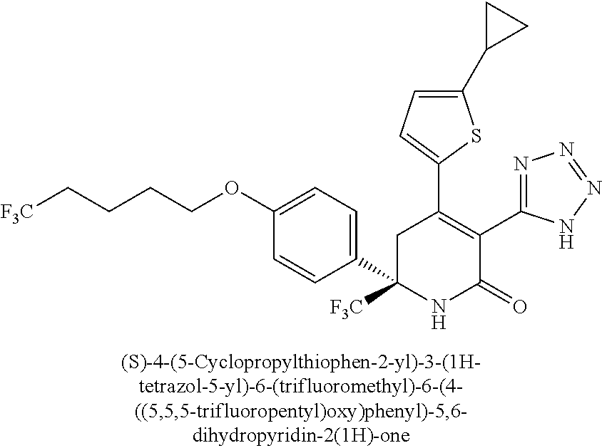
C1(C2=C(C3=NN=NN3)C(=O)NC(C3=CC=C(OCCCC[F3C])C=C3)([F3C])C2)=CC=C(C2CC2)S1
